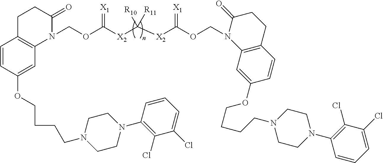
C1=CC(OCCCCN2CCN(C3=C(Cl)C(Cl)=CC=C3)CC2)=CC2=C1CCC(=O)N2COC([X2]C([X2]C(OCN1C2=C(CCC1=O)C=CC(OCCCCN1CCN(C3=C(Cl)C(Cl)=CC=C3)CC1)=C2)=[X1])([R10])[R11])=[X1]
